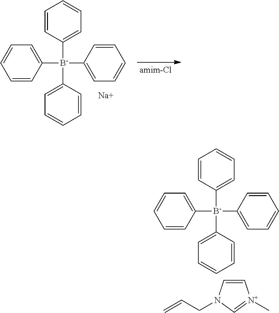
C1=CC([B-](C2=CC=CC=C2)(C2=CC=CC=C2)C2=CC=CC=C2)=CC=C1.C1=CN(CC=C)C=[N+]1C.C1=CC([B-](C2=CC=CC=C2)(C2=CC=CC=C2)C2=CC=CC=C2)=CC=C1.[Na]
